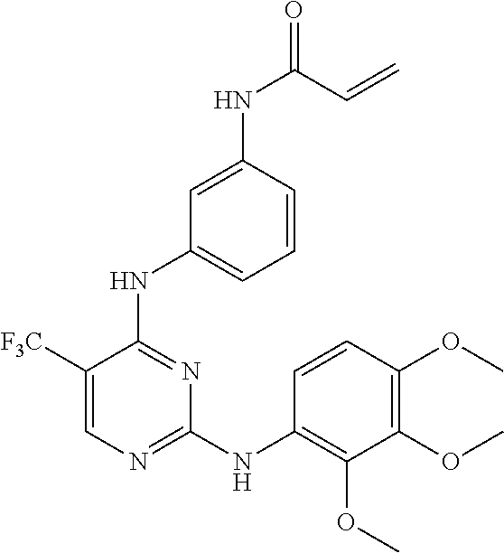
C1=C(NC(=O)C=C)C=CC=C1NC1=NC(NC2=C(OC)C(OC)=C(OC)C=C2)=NC=C1[F3C]
